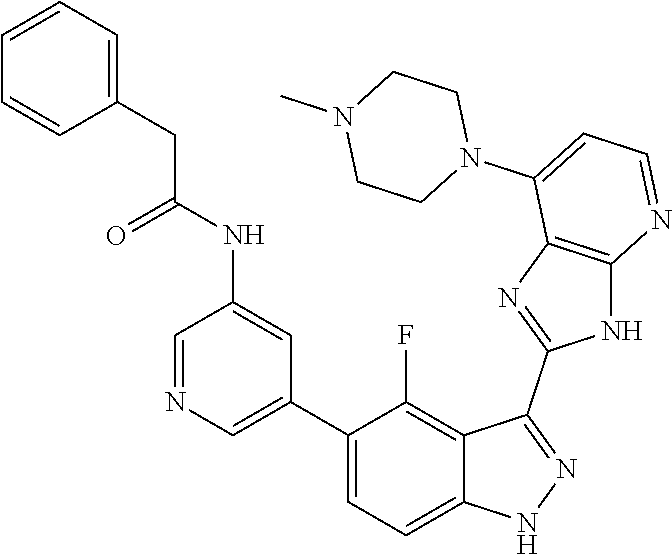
C1=NC=C(C2=CC=C3C(=C2F)C(C2=NC4=C(N2)N=CC=C4N2CCN(C)CC2)=NN3)C=C1NC(CC1=CC=CC=C1)=O
